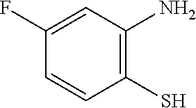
C1(S)=C(N)C=C(F)C=C1
